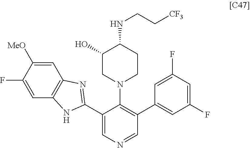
C1=C([MeO])C(F)=CC2=C1N=C(C1=CN=CC(C3=CC(F)=CC(F)=C3)=C1N1CCC(NCC[CF3])C(O)C1)N2
